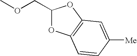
C1(COC)OC2=C(O1)C=C([Me])C=C2
